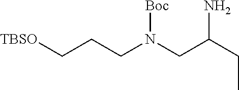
[TBSO]CCCN(CC(CC)N)[Boc]
